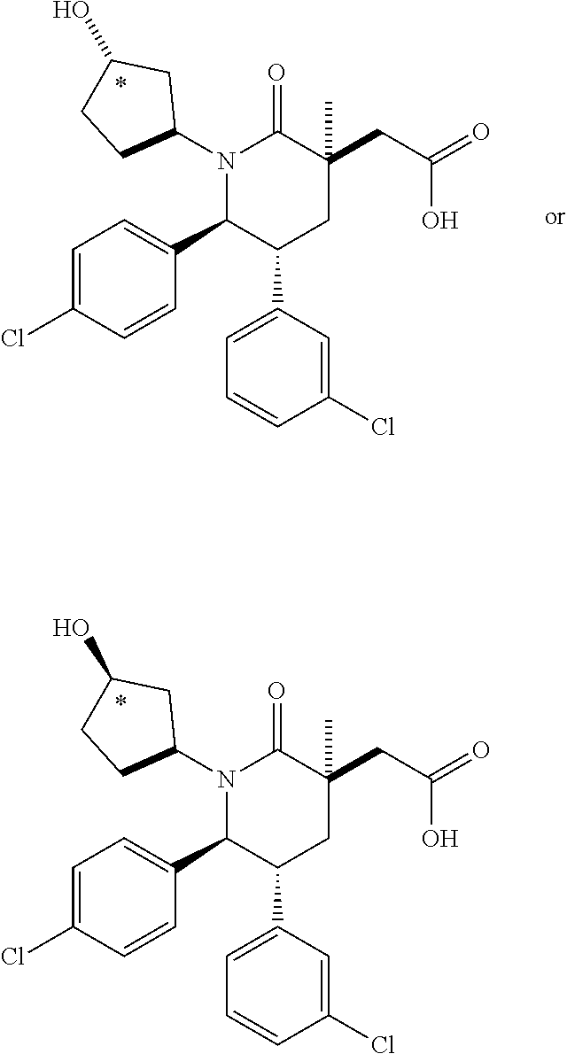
N1(C2CC(O)CC2)C(C2=CC=C(Cl)C=C2)C(C2=CC=CC(Cl)=C2)CC(CC(=O)O)(C)C1=O.N1(C2CC(O)CC2)C(C2=CC=C(Cl)C=C2)C(C2=CC=CC(Cl)=C2)CC(CC(=O)O)(C)C1=O
